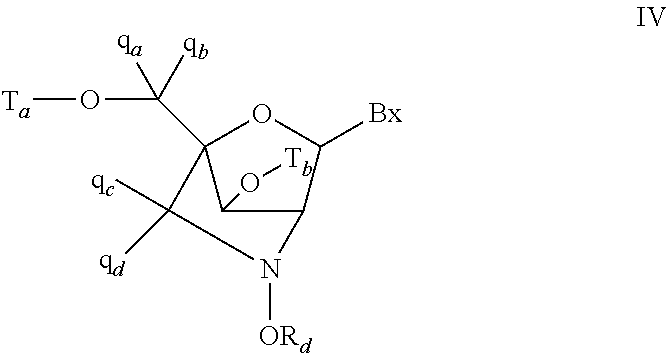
C(O[Ta])([qa])([qb])C12C(O[Tb])C(C([Bx])O1)N([ORd])C2([qc])[qd]
